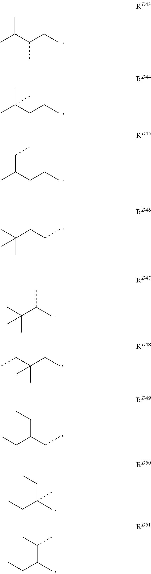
CC(C(CC)C)C.CC(CCC)(C)C.CC(CCC)CC.C(CCC)(C)(C)C.C(C(C)C)(C)(C)C.CCC(CC)(C)C.CCC(CC)CC.CCC(C)(CC)C.CCC(C)C(C)C
